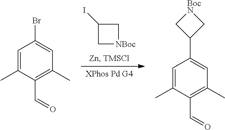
C1[NBoc]CC1I.C1=C(C)C(C=O)=C(C)C=C1C1C[BocN]C1.C1=C(C)C(C=O)=C(C)C=C1Br
